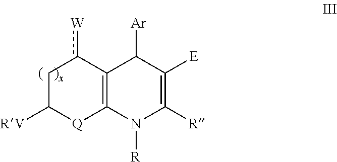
C1C([RV])[Q]C2=C(c1[W])C([Ar])C([E])=C([R])N2[R]
